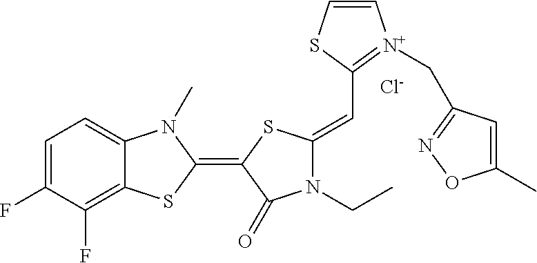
[Cl-].C1=C(F)C(F)=C2C(=C1)N(C)C(=C1SC(=CC3=[N+](CC4=NOC(C)=C4)C=CS3)N(CC)C1=O)S2
